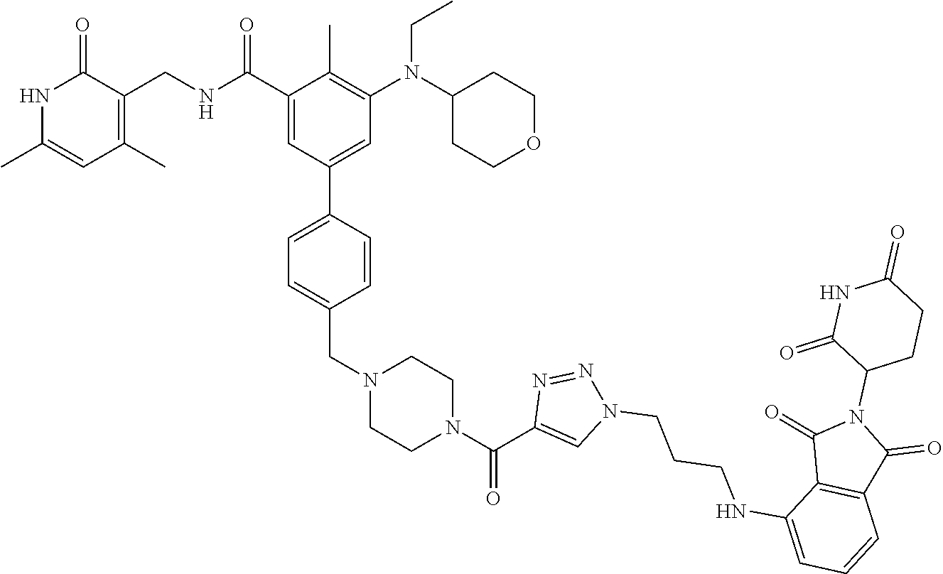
N1C(C)=CC(C)=C(CNC(C2=CC(C3=CC=C(CN4CCN(C(C5=CN(CCCNC6=CC=CC7=C6C(=O)N(C6CCC(=O)NC6=O)C7=O)N=N5)=O)CC4)C=C3)=CC(N(C3CCOCC3)CC)=C2C)=O)C1=O
